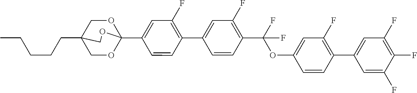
C(CC12COC(C3=CC(F)=C(C4=CC(F)=C(C(OC5=CC(F)=C(C6=CC(F)=C(F)C(F)=C6)C=C5)(F)F)C=C4)C=C3)(OC1)OC2)CCC
